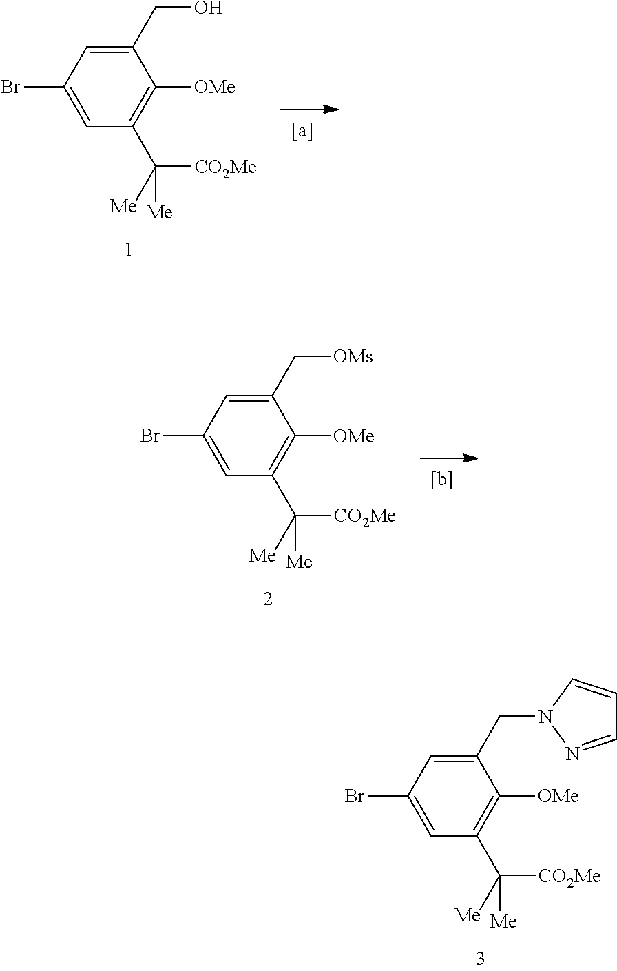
C1(CO)=CC(Br)=CC(C([CO2Me])([Me])[Me])=C1[OMe].C1(CN2N=CC=C2)=CC(Br)=CC(C([CO2Me])([Me])[Me])=C1[OMe].C1(C[OMs])=CC(Br)=CC(C([CO2Me])([Me])[Me])=C1[OMe]
